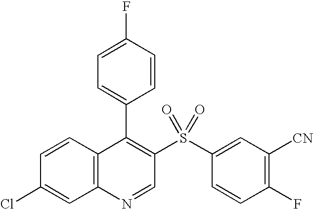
C12=C(C=CC(Cl)=C1)C(C1=CC=C(F)C=C1)=C(S(C1=CC([CN])=C(F)C=C1)(=O)=O)C=N2
